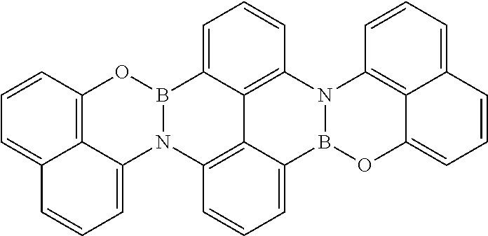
B12N(C3=CC=CC4=CC=CC(=C43)O1)C1=C3C4=C(N5B(OC6=CC=CC7=CC=CC5=C76)C3=CC=C1)C=CC=C24
